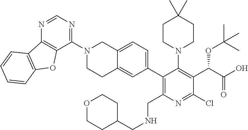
C1(N2CCC3=CC(C4=C(CNCC5CCOCC5)N=C(Cl)C(C(C(O)=O)OC(C)(C)C)=C4N4CCC(C)(C)CC4)=CC=C3C2)=NC=NC2=C1OC1=C2C=CC=C1
